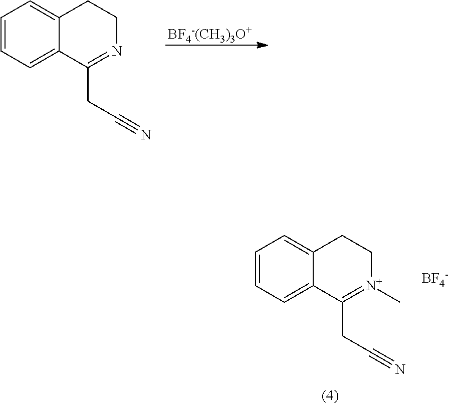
[BF4-(CH3)3O+].C1=CC=C2C(=C1)CCN=C2CC#N.C1=CC=C2C(=C1)CC[N+](C)=C2CC#N.[BF4-]
